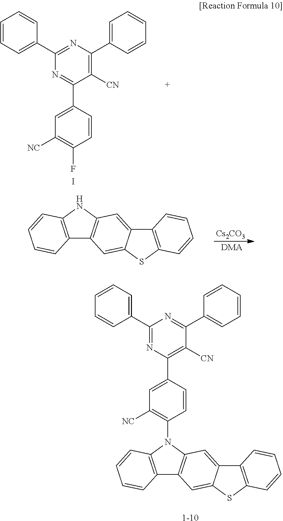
C1=CC=C(C2=NC(C3=CC=CC=C3)=C([CN])C(C3=CC([NC])=C(F)C=C3)=N2)C=C1.I.[Cs2CO3].[DMA].C12=C(NC3=C1C=C1C(=C3)C3=C(S1)C=CC=C3)C=CC=C2.[1-10].C1=CC=C(C2=NC(C3=CC([NC])=C(N4C5=C(C6=C4C=CC=C6)C=C4C(=C5)C5=C(S4)C=CC=C5)C=C3)=C([CN])C(C3=CC=CC=C3)=N2)C=C1
